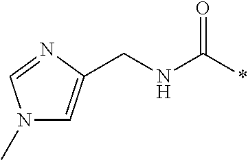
C(*)(=O)NCC1=CN(C)C=N1
